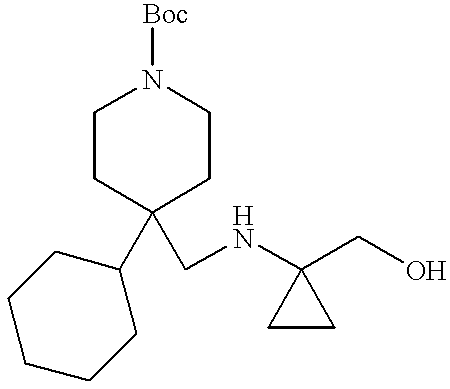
C1CC(C2CCCCC2)(CNC2(CO)CC2)CCN1[Boc]
